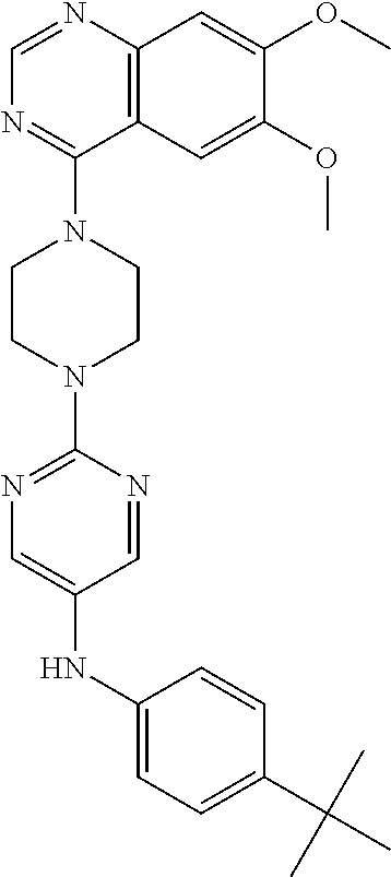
C12=C(N=CN=C1N1CCN(C3=NC=C(NC4=CC=C(C(C)(C)C)C=C4)C=N3)CC1)C=C(OC)C(OC)=C2
